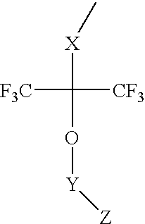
C[X]C([CF3])(O[Y][Z])[F3C]
